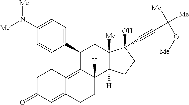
C1(C2=CC=C(N([Me])[Me])C=C2)C2=C3C(=CC(=O)CC3)CCC2([H])C2([H])C([Me])(C1)C(O)(C#CC([Me])(O[Me])[Me])CC2
